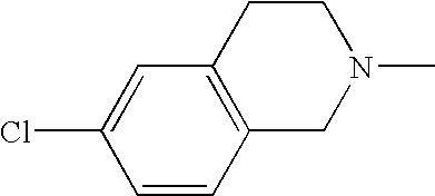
C1=CC2=C(C=C1Cl)CCN(C)C2
